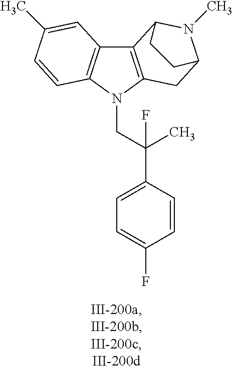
C12=C(N(CC(C3=CC=C(F)C=C3)(C)F)C3=C1C=C(C)C=C3)CC1N(C)C2CC1
